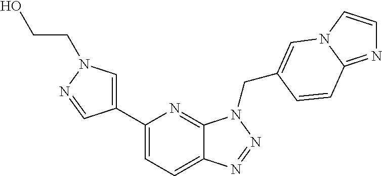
C1(C2=CN(CCO)N=C2)=CC=C2C(=N1)N(CC1=CN3C=CN=C3C=C1)N=N2
